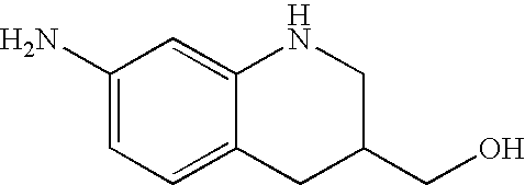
C1(N)=CC=C2C(=C1)NCC(CO)C2
